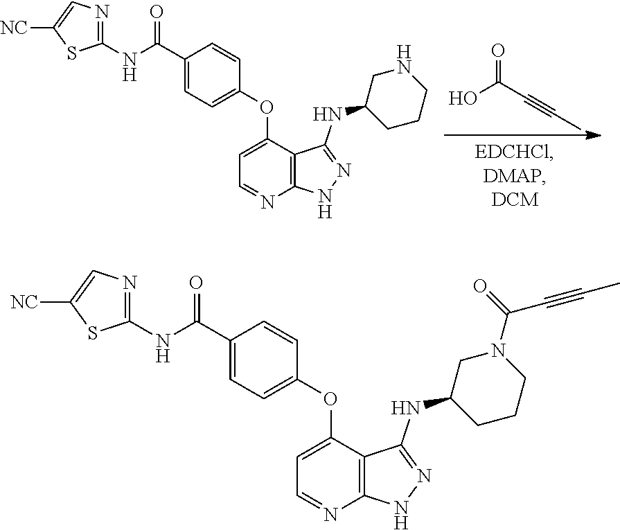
OC(C#CC)=O.C1=C(OC2=CC=C(C(NC3=NC=C([NC])S3)=O)C=C2)C2=C(N=C1)NN=C2NC1CCCNC1.C1=C(OC2=CC=C(C(NC3=NC=C([NC])S3)=O)C=C2)C2=C(N=C1)NN=C2NC1CCCN(C(=O)C#CC)C1
